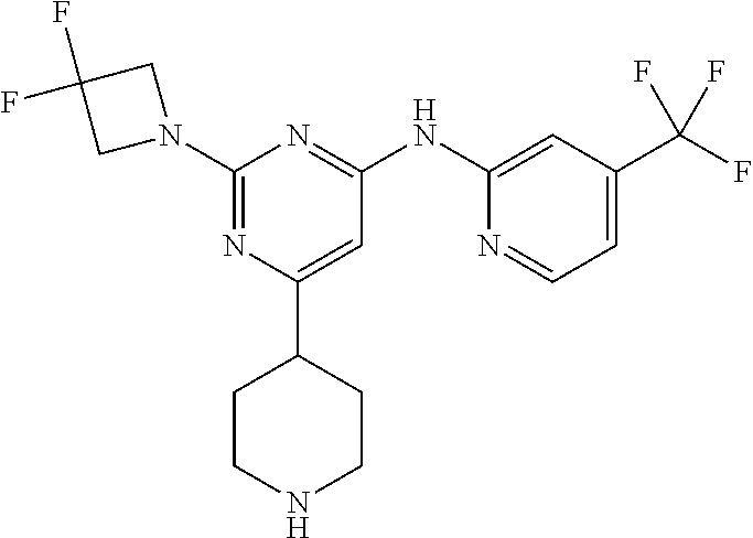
C1(NC2=NC(N3CC(F)(F)C3)=NC(C3CCNCC3)=C2)=CC(C(F)(F)F)=CC=N1
